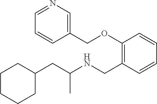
C1=CC=CC(CNC(CC2CCCCC2)C)=C1OCC1=CN=CC=C1
